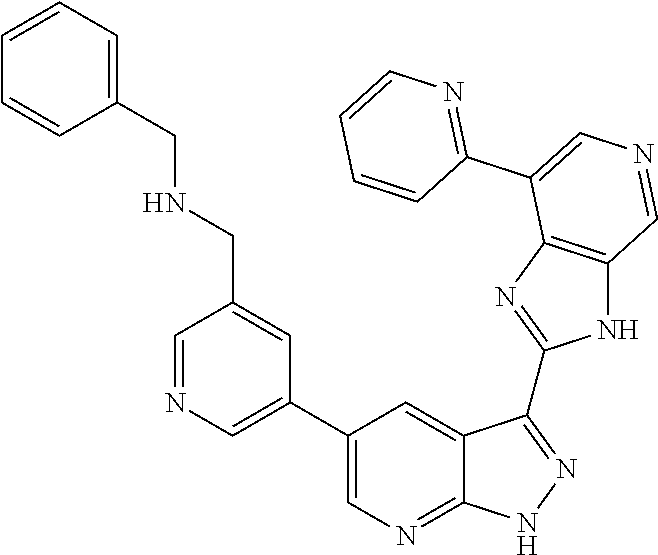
C1=NC=C(C2=CN=C3C(=C2)C(C2=NC4=C(N2)C=NC=C4C2=NC=CC=C2)=NN3)C=C1CNCC1=CC=CC=C1
